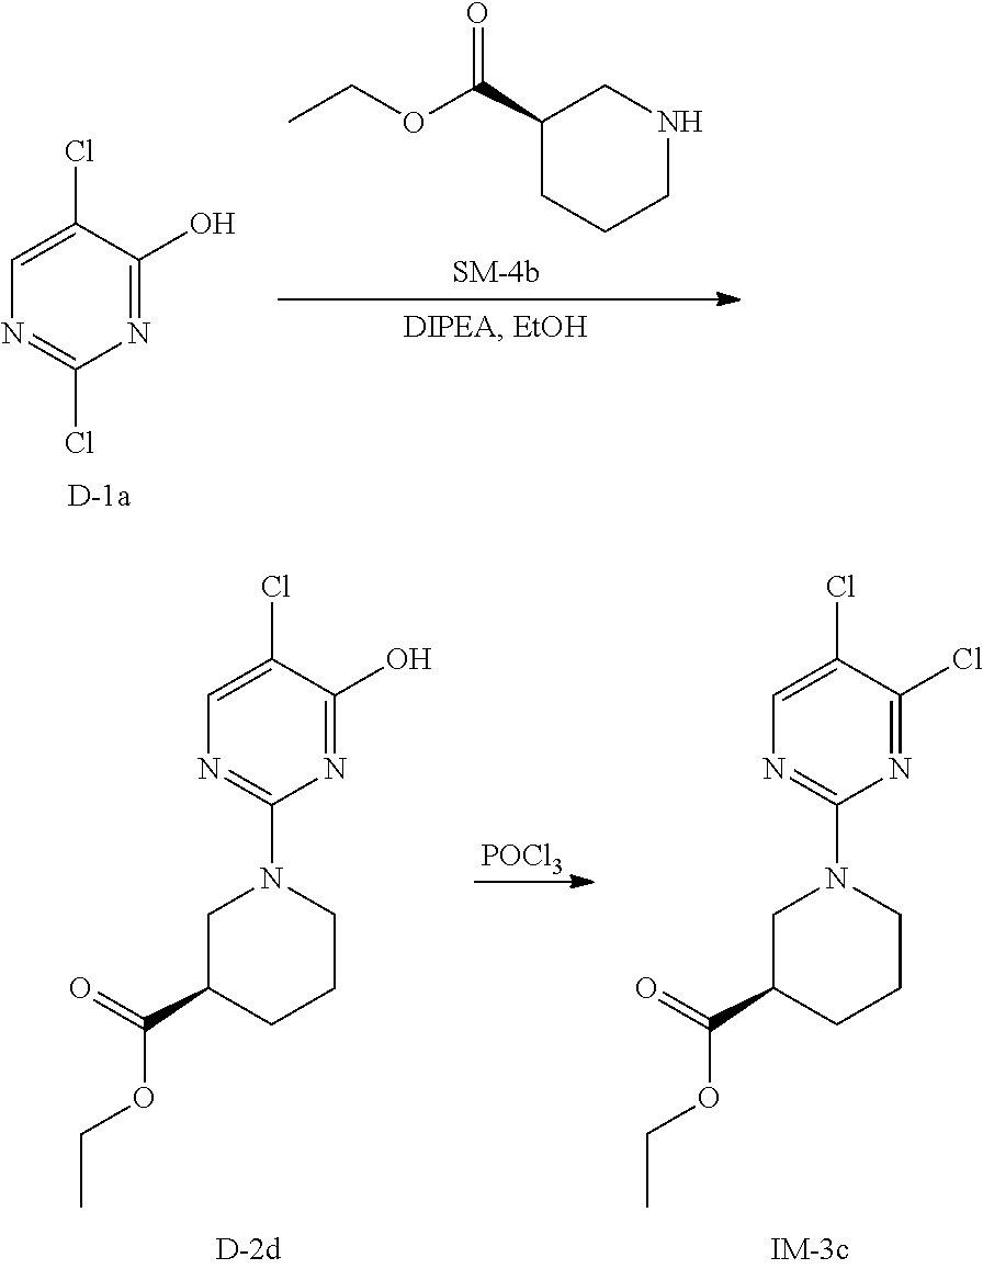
C1=C(Cl)C(O)=NC(Cl)=N1.CCOC(C1CCCNC1)=O.C1=C(Cl)C(O)=NC(N2CCCC(C(=O)OCC)C2)=N1.[POCl3].C1=C(Cl)C(Cl)=NC(N2CCCC(C(=O)OCC)C2)=N1
